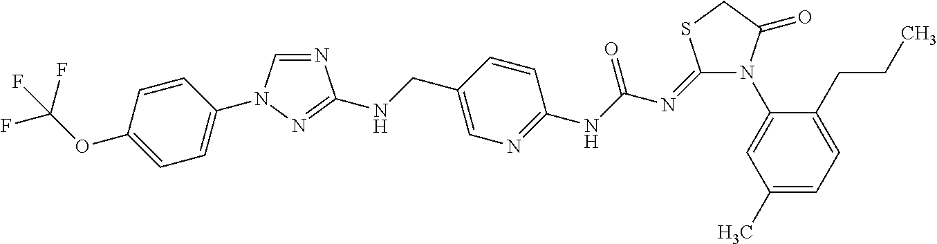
N1(C2=CC(C)=CC=C2CCC)C(=O)CSC1=NC(NC1=NC=C(CNC2=NN(C3=CC=C(OC(F)(F)F)C=C3)C=N2)C=C1)=O
